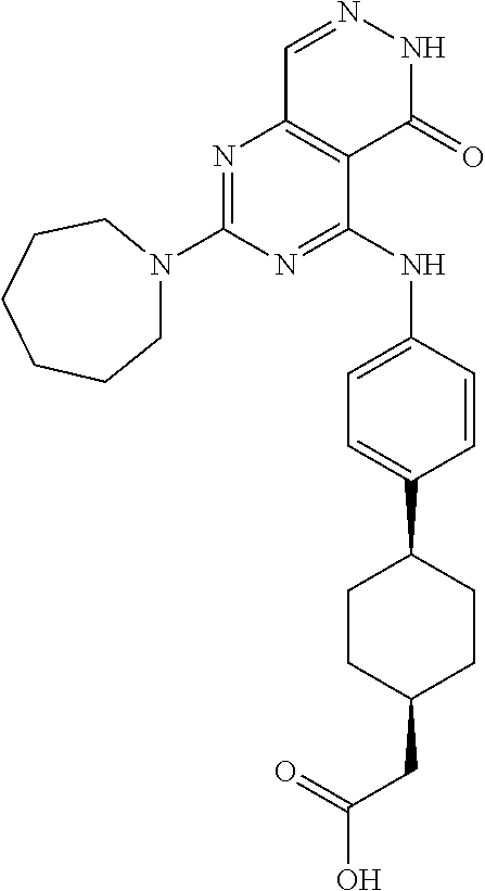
N1=C(N2CCCCCC2)N=C(NC2=CC=C(C3CCC(CC(O)=O)CC3)C=C2)C2=C1C=NNC2=O
